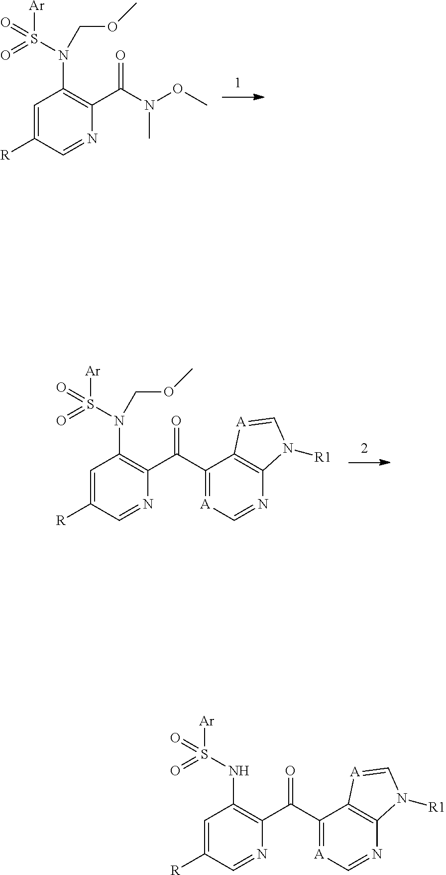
C1=C([R])C=NC(C(N(OC)C)=O)=C1N(S(=O)(=O)[Ar])COC.C1=C([R])C=NC(C(C2=[A]C=NC3=C2[A]=CN3[R1])=O)=C1N(S(=O)(=O)[Ar])COC.C1=C([R])C=NC(C(C2=[A]C=NC3=C2[A]=CN3[R1])=O)=C1NS(=O)(=O)[Ar]
